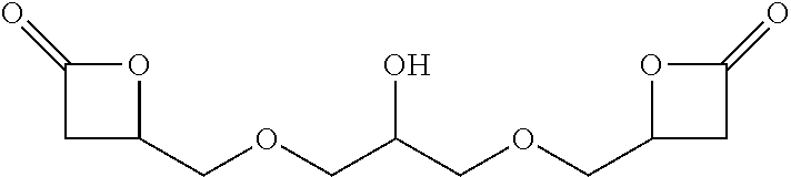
C1(COCC(COCC2CC(=O)O2)O)OC(=O)C1
